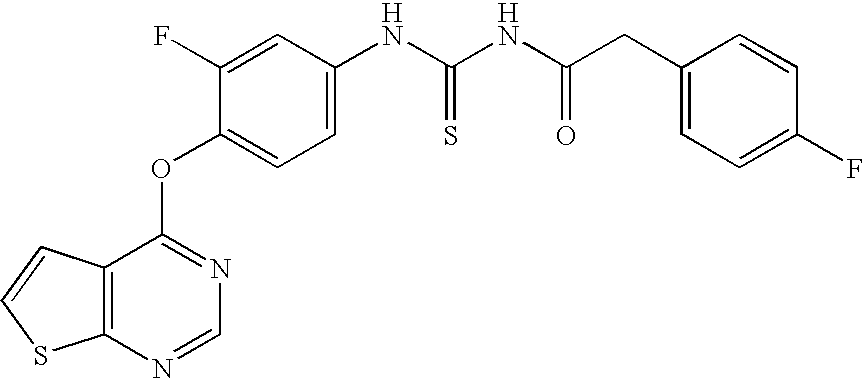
C1=C(F)C(OC2=NC=NC3=C2C=CS3)=CC=C1NC(NC(CC1=CC=C(F)C=C1)=O)=S
